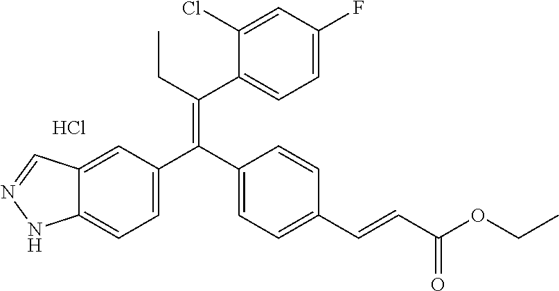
C12=CC(C(C3=CC=C(C=CC(OCC)=O)C=C3)=C(CC)C3=CC=C(F)C=C3Cl)=CC=C1NN=C2.Cl
